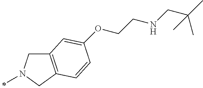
C12=C(CN(C)C1)C=CC(OCCNCC(C)(C)C)=C2
